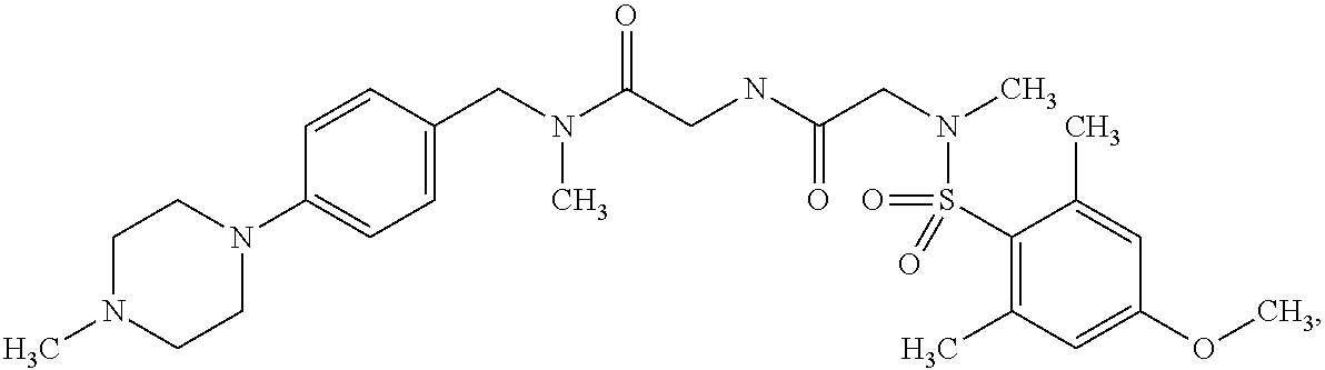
C1=CC(CN(C(CNC(CN(C)S(C2=C(C)C=C(OC)C=C2C)(=O)=O)=O)=O)C)=CC=C1N1CCN(C)CC1
